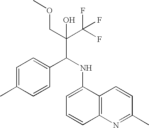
C1=C(C)C=CC(C(NC2=CC=CC3=C2C=CC(C)=N3)C(C(F)(F)F)(COC)O)=C1
